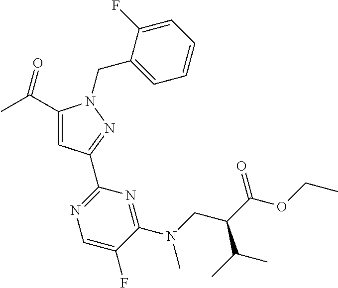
C1(C(=O)C)=CC(C2=NC=C(F)C(N(CC(C(=O)OCC)C(C)C)C)=N2)=NN1CC1=CC=CC=C1F
